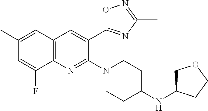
C1(C)=CC2=C(N=C(N3CCC(NC4COCC4)CC3)C(C3=NC(C)=NO3)=C2C)C(F)=C1
